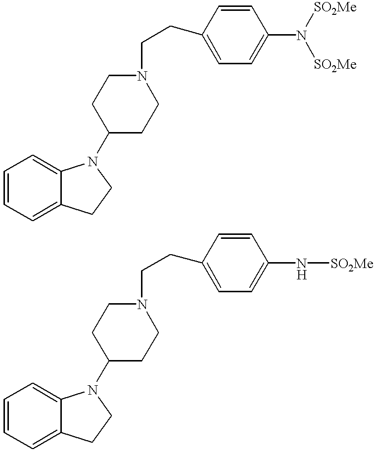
C1=CC=C2C(=C1)N(C1CCN(CCC3=CC=C(N([SO2Me])[SO2Me])C=C3)CC1)CC2.C1=CC=C2C(=C1)N(C1CCN(CCC3=CC=C(N[SO2Me])C=C3)CC1)CC2
